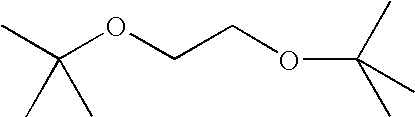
CC(OCCOC(C)(C)C)(C)C
